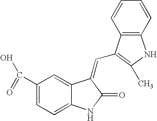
C1(C(=O)O)=CC=C2C(=C1)C(=CC1=C(C)NC3=C1C=CC=C3)C(=O)N2
